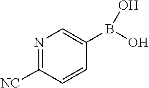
N1=C([NC])C=CC(B(O)O)=C1
